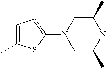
C1=C(C)SC(N2CC(C)NC(C)C2)=C1
